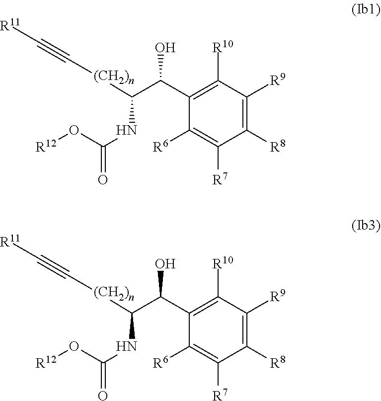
C1([R8])=C([R9])C([R10])=C(C(C([(CH2)n]C#C[R11])NC(=O)O[R12])O)C([R6])=C1[R7].C1([R8])=C([R9])C([R10])=C(C(C([(CH2)n]C#C[R11])NC(=O)O[R12])O)C([R6])=C1[R7]
